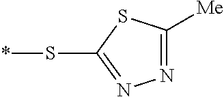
S(*)C1=NN=C([Me])S1
